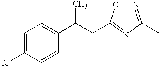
N1=C(C)N=C(CC(C2=CC=C(Cl)C=C2)C)O1
